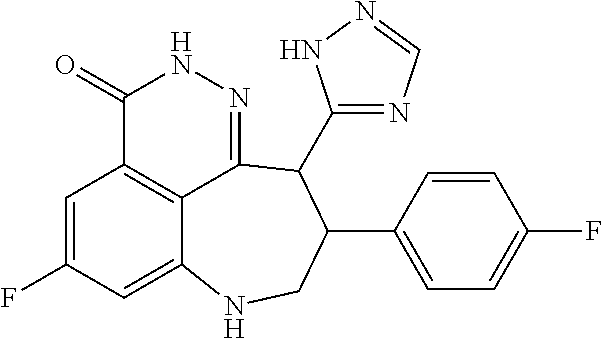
C1=C(F)C=C2C3=C1C(=O)NN=C3C(C1=NC=NN1)C(C1=CC=C(F)C=C1)CN2
